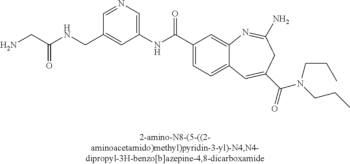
C1(CNC(=O)CN)=CC(NC(C2=CC=C3C(=C2)N=C(N)CC(C(=O)N(CCC)CCC)=C3)=O)=CN=C1
